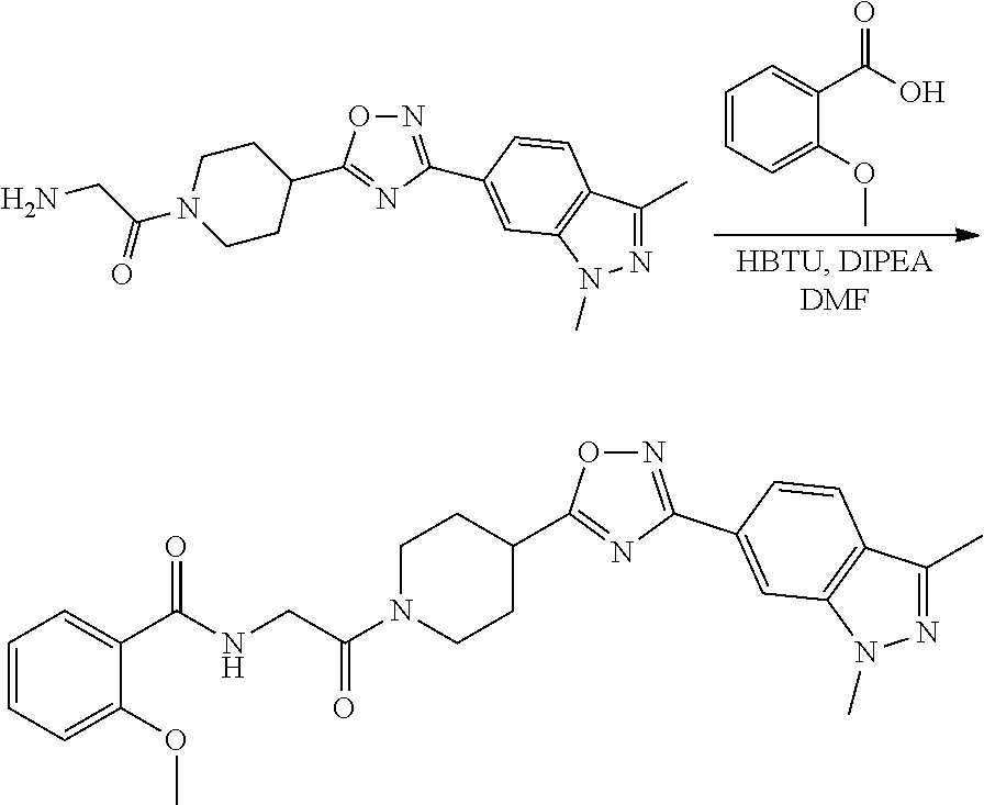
OC(=O)C1=CC=CC=C1OC.C1(C2=NC(C3=CC4=C(C(C)=NN4C)C=C3)=NO2)CCN(C(CN)=O)CC1.C1(C2=NC(C3=CC4=C(C(C)=NN4C)C=C3)=NO2)CCN(C(CNC(=O)C2=CC=CC=C2OC)=O)CC1
